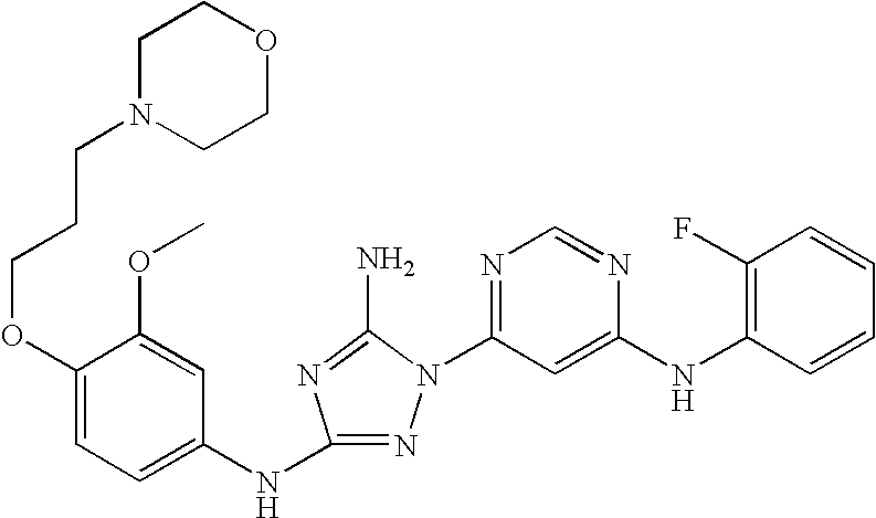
N1=C(NC2=CC=C(OCCCN3CCOCC3)C(OC)=C2)N=C(N)N1C1=NC=NC(NC2=C(F)C=CC=C2)=C1
